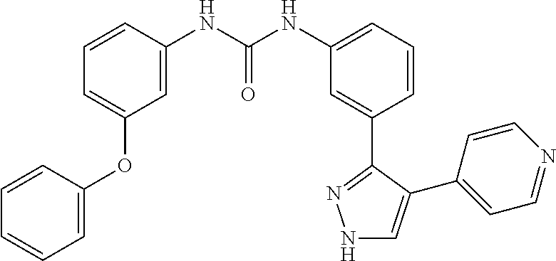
C1=CC=C(OC2=CC=CC=C2)C=C1NC(=O)NC1=CC=CC(C2=NNC=C2C2=CC=NC=C2)=C1
